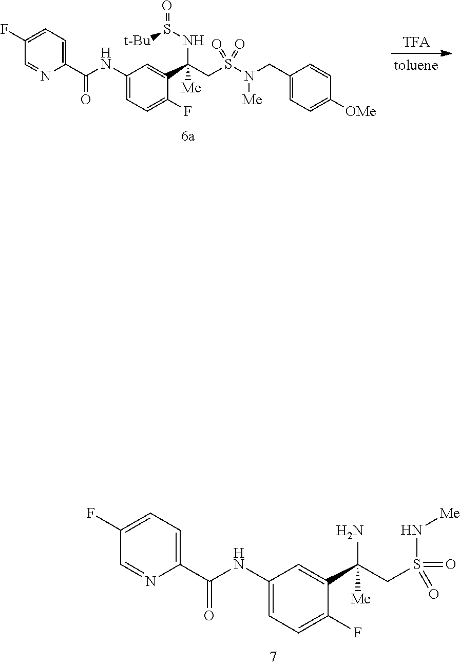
C1(NC(C2=CC=C(F)C=N2)=O)=CC=C(F)C(C(CS(=O)(N[Me])=O)(N)[Me])=C1.C1(NC(C2=CC=C(F)C=N2)=O)=CC=C(F)C(C(CS(N(CC2=CC=C([OMe])C=C2)[Me])(=O)=O)(NS(=O)[t-Bu])[Me])=C1
